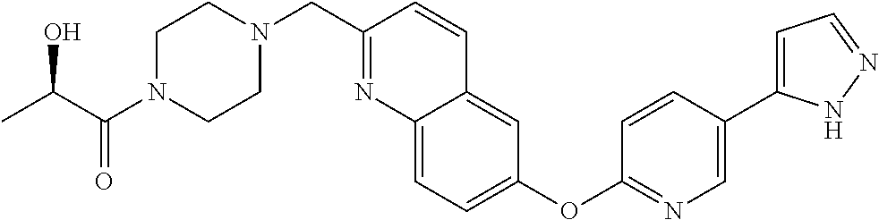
CC(C(N1CCN(CC2=NC3=CC=C(OC4=NC=C(C5=CC=NN5)C=C4)C=C3C=C2)CC1)=O)O
